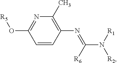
C1=CC(N=C(N([R1])[R2])[R6])=C(C)N=C1O[R5]
